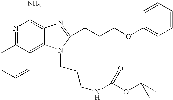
N1=C2C(=C3C(=C1N)N=C(CCCOC1=CC=CC=C1)N3CCCNC(OC(C)(C)C)=O)C=CC=C2
